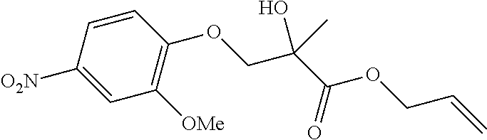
C1=CC([O2N])=CC([OMe])=C1OCC(C(OCC=C)=O)(O)C
